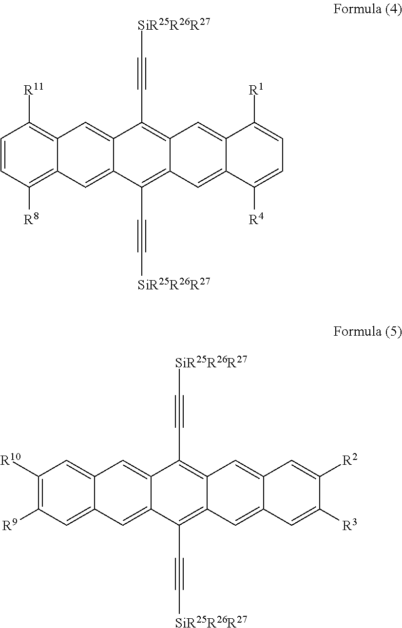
C1=CC([R8])=C2C(=C1[R11])C=C1C(=C2)C(C#C[SiR25R26R27])=C2C(=C1C#C[SiR25R26R27])C=C1C(=C2)C([R4])=CC=C1[R1].C1([R10])=C([R9])C=C2C(=C1)C=C1C(=C2)C(C#C[SiR25R26R27])=C2C(=C1C#C[SiR25R26R27])C=C1C(=C2)C=C([R3])C([R2])=C1
